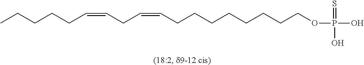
CCCCCC=CCC=CCCCCCCCCOP(O)(=S)O
